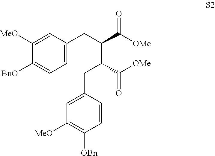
C1=C(CC(C(=O)[OMe])C(C(=O)[OMe])CC2=CC([MeO])=C([OBn])C=C2)C=C([MeO])C([BnO])=C1
